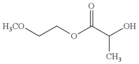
[H3CO]CCOC(C(O)C)=O
